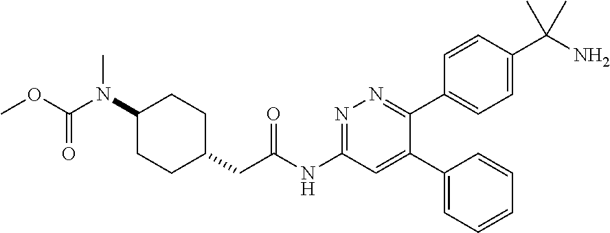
C1(C2=CC(NC(CC3CCC(N(C(OC)=O)C)CC3)=O)=NN=C2C2=CC=C(C(N)(C)C)C=C2)=CC=CC=C1
